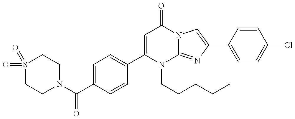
N1(C(=O)C2=CC=C(C3=CC(=O)N4C(=NC(C5=CC=C(Cl)C=C5)=C4)N3CCCCC)C=C2)CCS(=O)(=O)CC1
